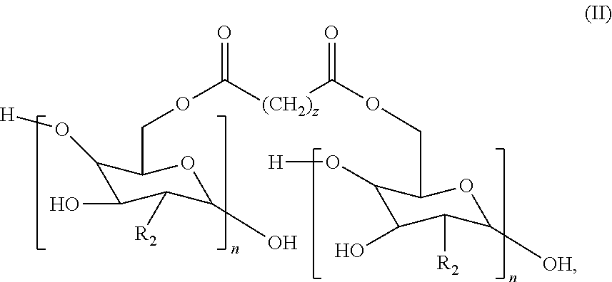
C1(O[H])C(O)C([R2])C(O)OC1COC([(CH2)z]C(OCC1C(O[H])C(O)C([R2])C([OH])O1)=O)=O
